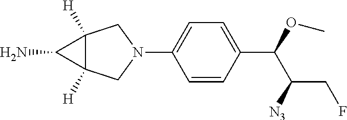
C1=CC(C(OC)C([N3])CF)=CC=C1N1CC2([H])C([H])(C1)C2N
